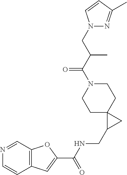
C12=C(C=NC=C1)OC(C(NCC1CC13CCN(C(=O)C(CN1N=C(C)C=C1)C)CC3)=O)=C2
